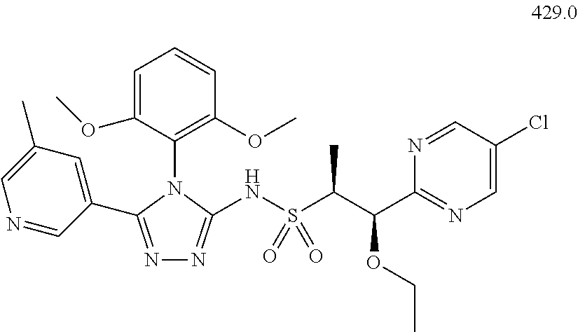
N1=C(C2=CC(C)=CN=C2)N(C2=C(OC)C=CC=C2OC)C(NS(C(C(C2=NC=C(Cl)C=N2)OCC)C)(=O)=O)=N1
